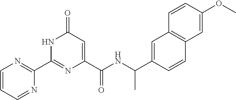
C1(C2=NC=CC=N2)=NC(C(NC(C2=CC3=C(C=C2)C=C(OC)C=C3)C)=O)=CC(=O)N1
